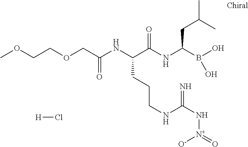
C(C(NC(C(NC(B(O)O)CC(C)C)=O)CCCNC(=N)N[N+]([O-])=O)=O)OCCOC.[H]Cl
